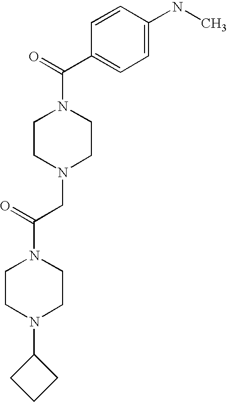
C1CCC1N1CCN(C(=O)CN2CCN(C(=O)C3=CC=C(NC)C=C3)CC2)CC1
